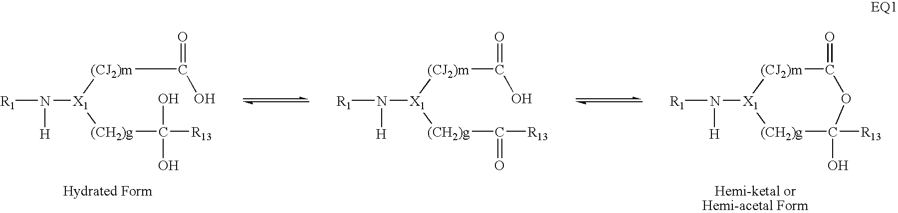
[R1]N([X1]1[(CJ2)m]C(=O)OC([R13])(O)[(CH2)g]1)[H].[R1]N([X1]([(CJ2)m]C(=O)O)[(CH2)g]C(O)(O)[R13])[H].[R1]N([X1]([(CJ2)m]C(=O)O)[(CH2)g]C(=O)[R13])[H]
